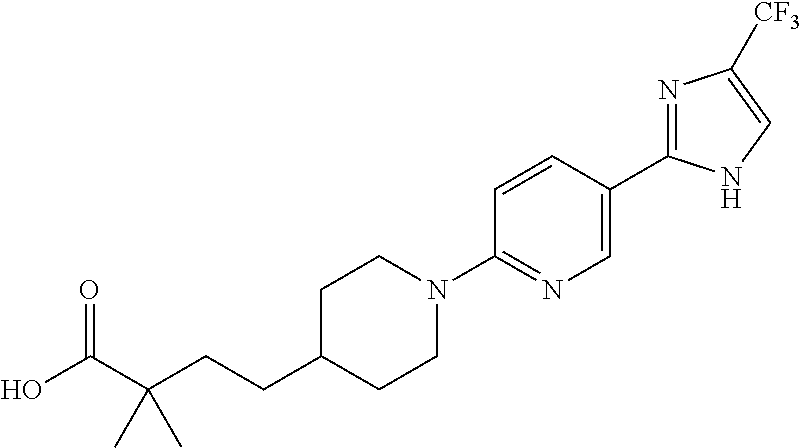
C(CCC1CCN(C2=NC=C(C3=NC([CF3])=CN3)C=C2)CC1)(C(O)=O)(C)C
